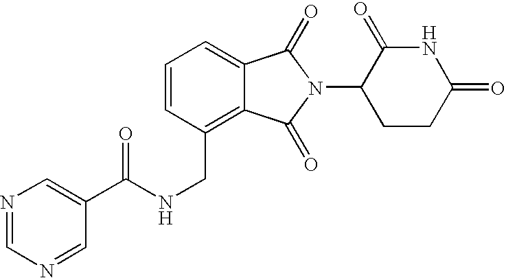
C(C1=C2C(=CC=C1)C(=O)N(C1CCC(=O)NC1=O)C2=O)NC(C1=CN=CN=C1)=O
